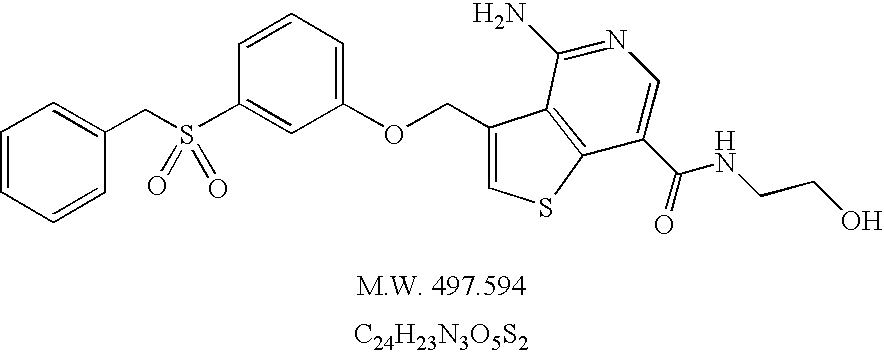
[C24H23N3O5S2].C1=CC=CC(CS(C2=CC(OCC3=CSC4=C3C(N)=NC=C4C(=O)NCCO)=CC=C2)(=O)=O)=C1
